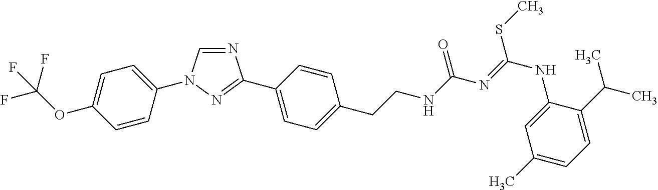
N1=CN(C2=CC=C(OC(F)(F)F)C=C2)N=C1C1=CC=C(CCNC(N=C(SC)NC2=CC(C)=CC=C2C(C)C)=O)C=C1
